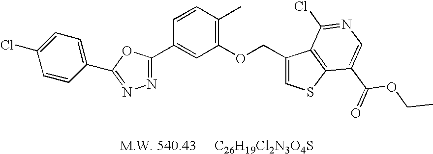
N1=C(C2=CC=C(Cl)C=C2)OC(C2=CC(OCC3=CSC4=C3C(Cl)=NC=C4C(OCC)=O)=C(C)C=C2)=N1
